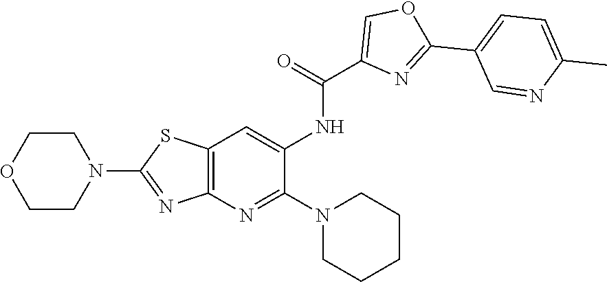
N1(C2=NC3=C(SC(N4CCOCC4)=N3)C=C2NC(=O)C2=COC(C3=CC=C(C)N=C3)=N2)CCCCC1
